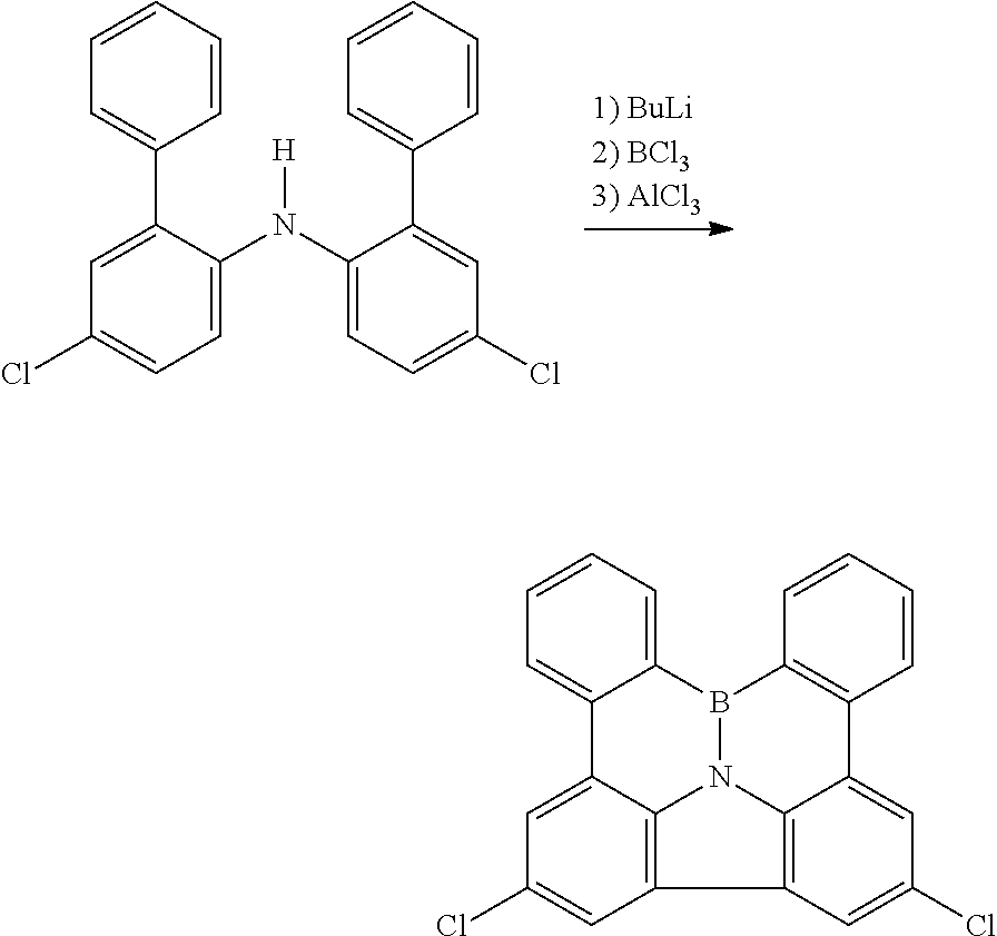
C1(C2=CC(Cl)=CC=C2N(C2=CC=C(Cl)C=C2C2=CC=CC=C2)[H])=CC=CC=C1.C12=CC=CC=C1B1N3C4=C(C=C(Cl)C=C24)C2=C3C(=CC(Cl)=C2)C2=C1C=CC=C2
